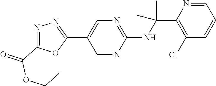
C1(C2=CN=C(NC(C)(C)C3=C(Cl)C=CC=N3)N=C2)=NN=C(C(OCC)=O)O1
